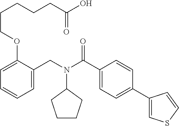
C1=C(CN(C(C2=CC=C(C3=CSC=C3)C=C2)=O)C2CCCC2)C(OCCCCCC(O)=O)=CC=C1
